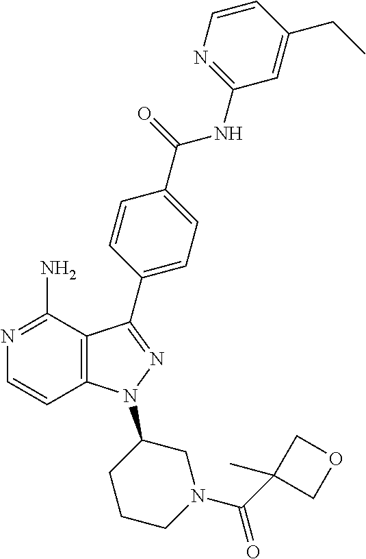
C12=C(C(N)=NC=C1)C(C1=CC=C(C(=O)NC3=NC=CC(CC)=C3)C=C1)=NN2C1CCCN(C(C2(C)COC2)=O)C1
